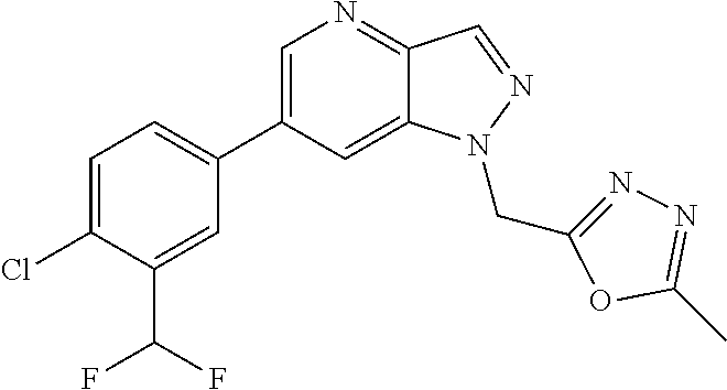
C1(C2=CC=C(Cl)C(C(F)F)=C2)=CN=C2C(=C1)N(CC1=NN=C(C)O1)N=C2
